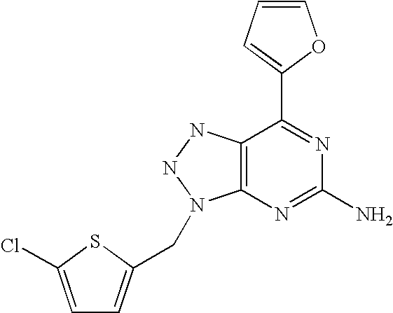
C1=CC=C(C2=NC(N)=NC3=C2NNN3CC2=CC=C(Cl)S2)O1
